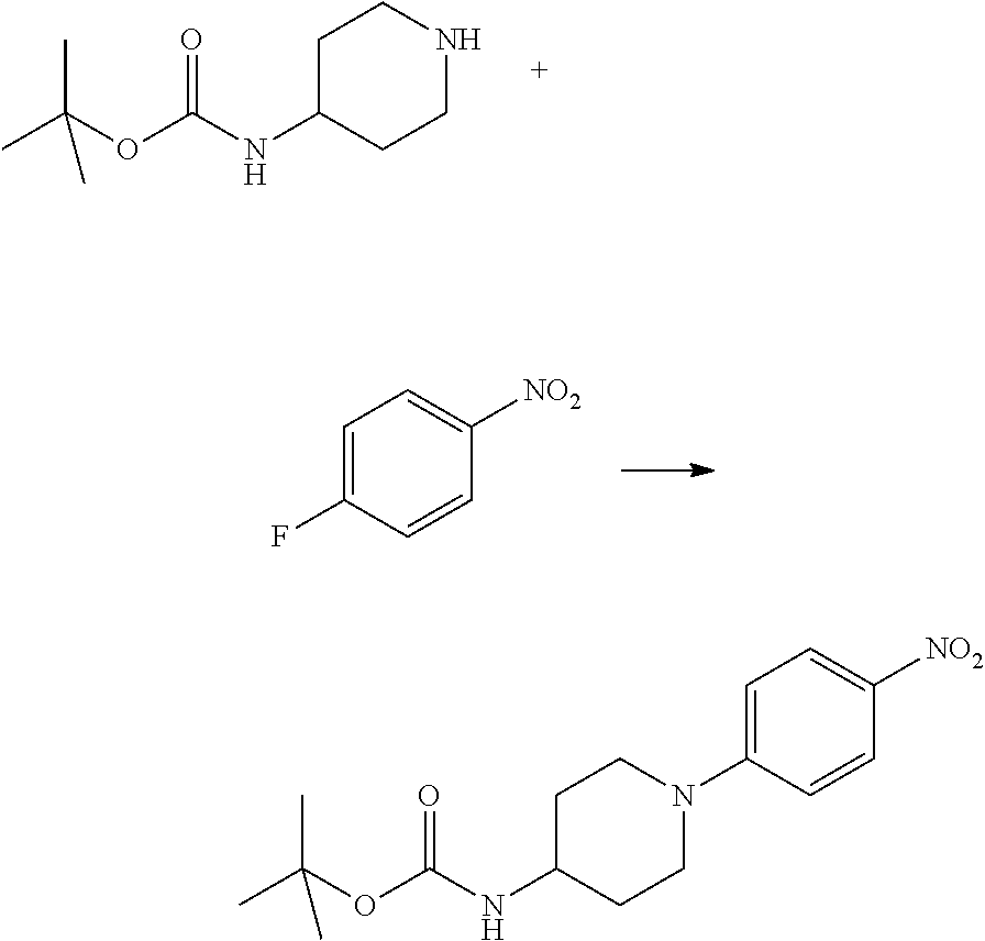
C1C(NC(OC(C)(C)C)=O)CCNC1.C1=C(F)C=CC([NO2])=C1.C1=C(N2CCC(NC(OC(C)(C)C)=O)CC2)C=CC([NO2])=C1
